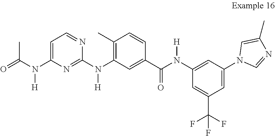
C1=C(C(F)(F)F)C=C(N2C=NC(C)=C2)C=C1N(C(C1=CC(N(C2=NC(N(C(=O)C)[H])=CC=N2)[H])=C(C)C=C1)=O)[H]
